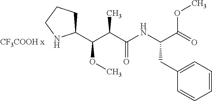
COC(=O)C(NC(C(C(C1CCCN1)OC)C)=O)CC1=CC=CC=C1
